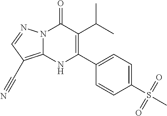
N12C(=C(C#N)C=N1)NC(C1=CC=C(S(C)(=O)=O)C=C1)=C(C(C)C)C2=O
